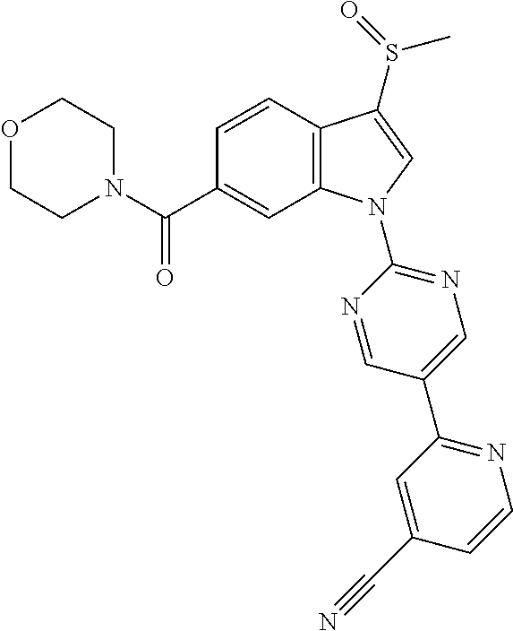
O1CCN(C(C2=CC3=C(C=C2)C(S(=O)C)=CN3C2=NC=C(C3=NC=CC(C#N)=C3)C=N2)=O)CC1
